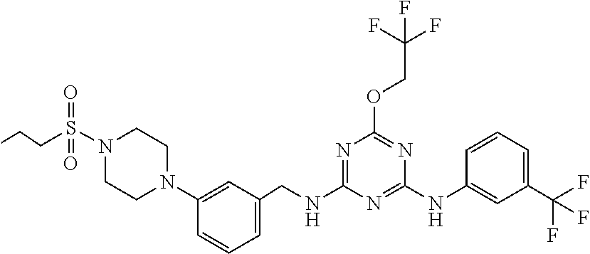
CCCS(N1CCN(C2=CC(CNC3=NC(OCC(F)(F)F)=NC(NC4=CC(C(F)(F)F)=CC=C4)=N3)=CC=C2)CC1)(=O)=O
